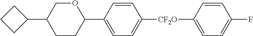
C1(C2CCC2)COC(C2=CC=C([CF2O]C3=CC=C(F)C=C3)C=C2)CC1
